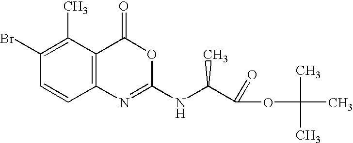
C1(Br)=C(C)C2=C(C=C1)N=C(NC(C(OC(C)(C)C)=O)C)OC2=O
